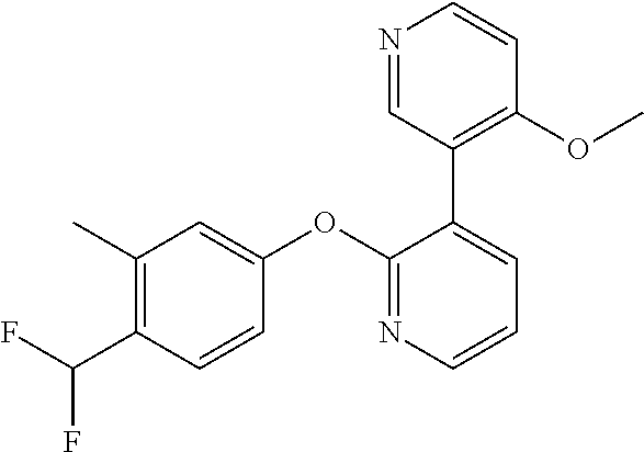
C1(C)=C(C(F)F)C=CC(OC2=NC=CC=C2C2=C(OC)C=CN=C2)=C1
